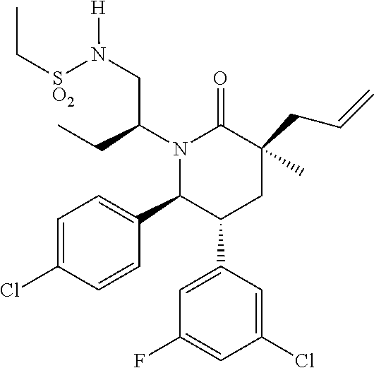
N1(C(CN([SO2]CC)[H])CC)C(C2=CC=C(Cl)C=C2)C(C2=CC(F)=CC(Cl)=C2)CC(CC=C)(C)C1=O
